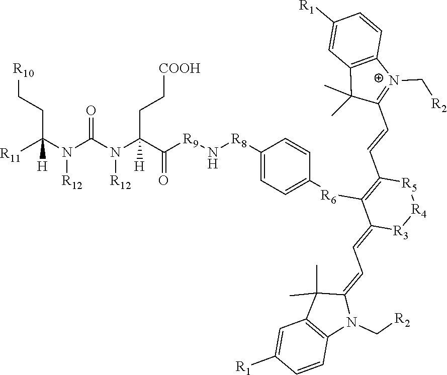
[COOH]CCC(N(C(N(C([R11])(CC[R10])[H])[R12])=O)[R12])(C([R9]N[R8]C1=CC=C([R6]C2=C(C=CC3=[N+](C[R2])C4=C(C3(C)C)C=C([R1])C=C4)[R5][R4][R3]C2=CC=C2C(C)(C)C3=C(N2C[R2])C=CC([R1])=C3)C=C1)=O)[H]
